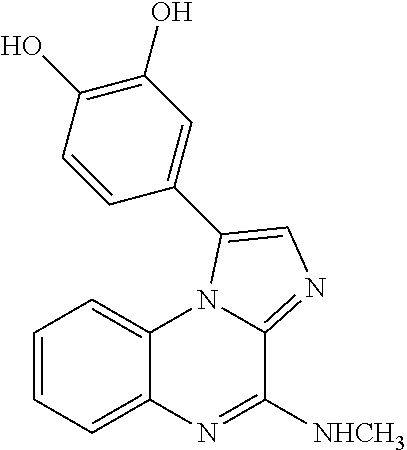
C1=CC=C2C(=C1)N1C(=NC=C1C1=CC(O)=C(O)C=C1)C([NHCH3])=N2
